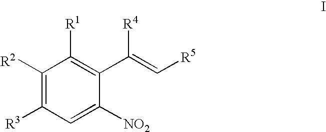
C1([R2])=C([R3])C=C([NO2])C(C(=C[R5])[R4])=C1[R1]
